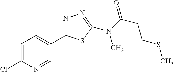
N(C(=O)CCSC)(C)C1=NN=C(C2=CC=C(Cl)N=C2)S1
